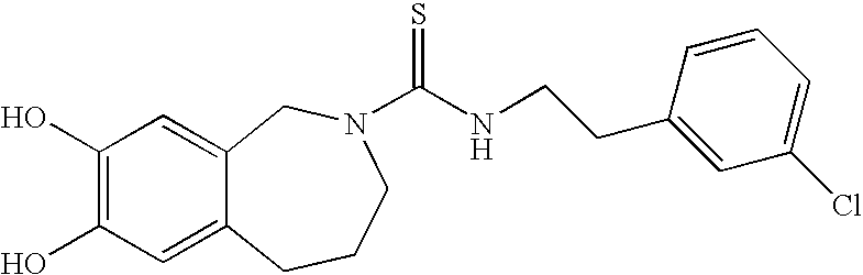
C1(O)=C(O)C=C2C(=C1)CN(C(NCCC1=CC(Cl)=CC=C1)=S)CCC2
